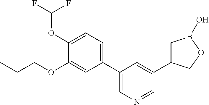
C1(OC(F)F)=CC=C(C2=CN=CC(C3CB(O)OC3)=C2)C=C1OCCC
